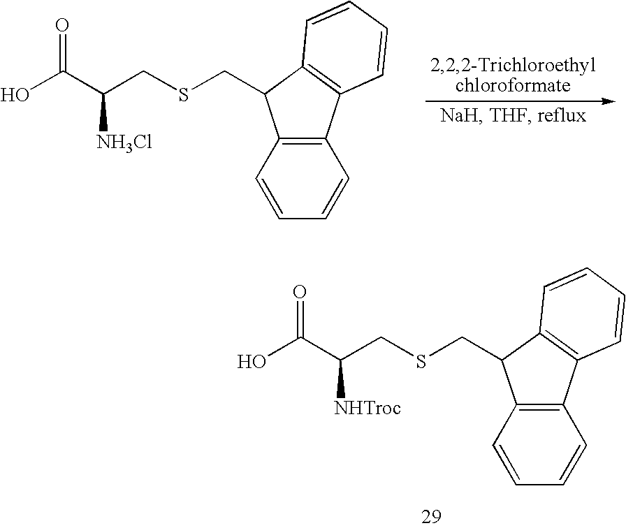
C12=C(C3=C(C1CSCC(C(O)=O)[NH3Cl])C=CC=C3)C=CC=C2.C12=C(C3=C(C1CSCC(C(O)=O)[NHTroc])C=CC=C3)C=CC=C2
